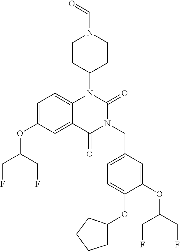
C1=C(OC(CF)CF)C=C2C(=C1)N(C1CCN(C=O)CC1)C(=O)N(CC1=CC=C(OC3CCCC3)C(OC(CF)CF)=C1)C2=O
